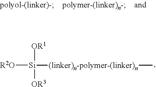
[R2O][Si]([OR1])([OR3])[(linker)n-polymer-(linker)n]C
